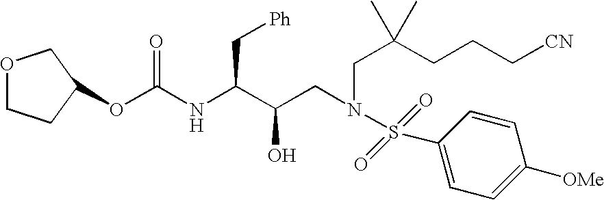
O(C(NC(C(CN(CC(CCC[CN])(C)C)S(=O)(=O)C1=CC=C([OMe])C=C1)O)C[Ph])=O)C1CCOC1
